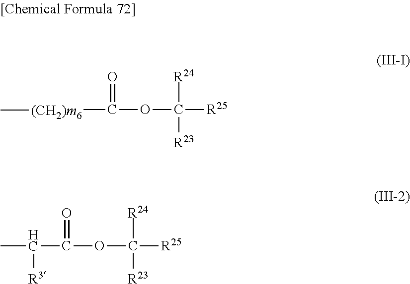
[R24]C(OC(=O)[(CH2)m6]C)([R25])[R23].[R24]C(OC(=O)C(C)[R3])([R25])[R23]
